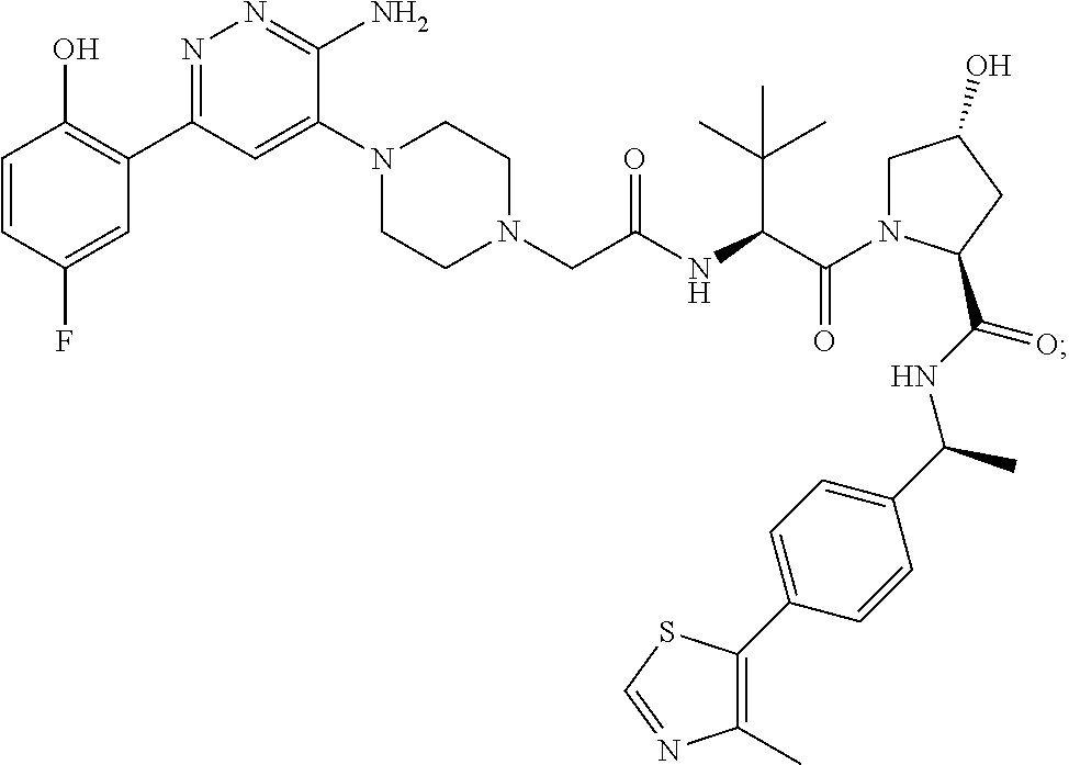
N1(CC(NC(C(N2CC(O)CC2C(NC(C2=CC=C(C3=C(C)N=CS3)C=C2)C)=O)=O)C(C)(C)C)=O)CCN(C2=CC(C3=C(O)C=CC(F)=C3)=NN=C2N)CC1
